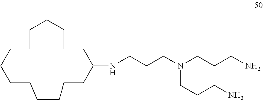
C1CCCCC(NCCCN(CCCN)CCCN)CCCCCCCCC1
